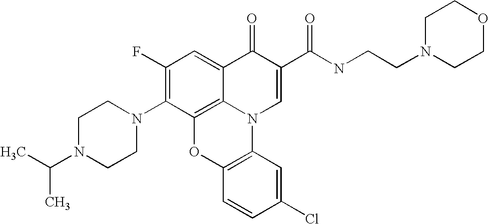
C1(F)=C(N2CCN(C(C)C)CC2)C2=C3C(=C1)C(=O)C(C(NCCN1CCOCC1)=O)=CN3C1=C(O2)C=CC(Cl)=C1
